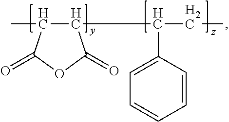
C1(C(C2=CC=CC=C2)CC)C(C)C(=O)OC1=O
